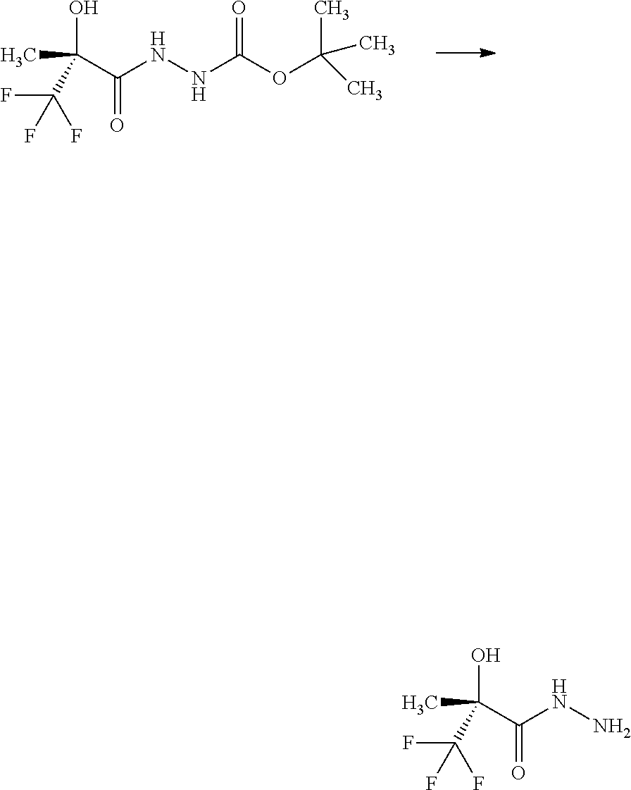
C(C(C)(O)C(F)(F)F)(NN)=O.C(C(C)(O)C(F)(F)F)(NNC(OC(C)(C)C)=O)=O
